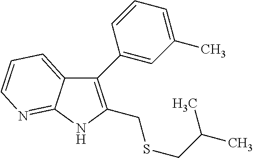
C1(C2=CC(C)=CC=C2)=C(CSCC(C)C)NC2=NC=CC=C12
